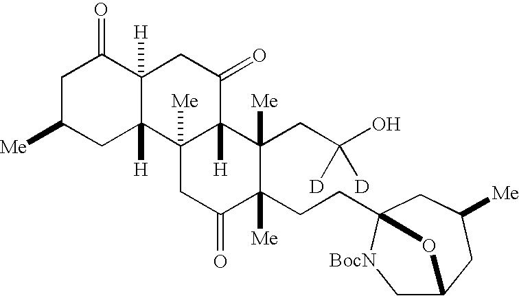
C1C([Me])CC2([H])C([H])(C1=O)CC(=O)C1([H])C2([Me])CC(=O)C(CCC23CC([Me])CC(C[BocN]2)O3)([Me])C1(CC(O)([D])[D])[Me]
